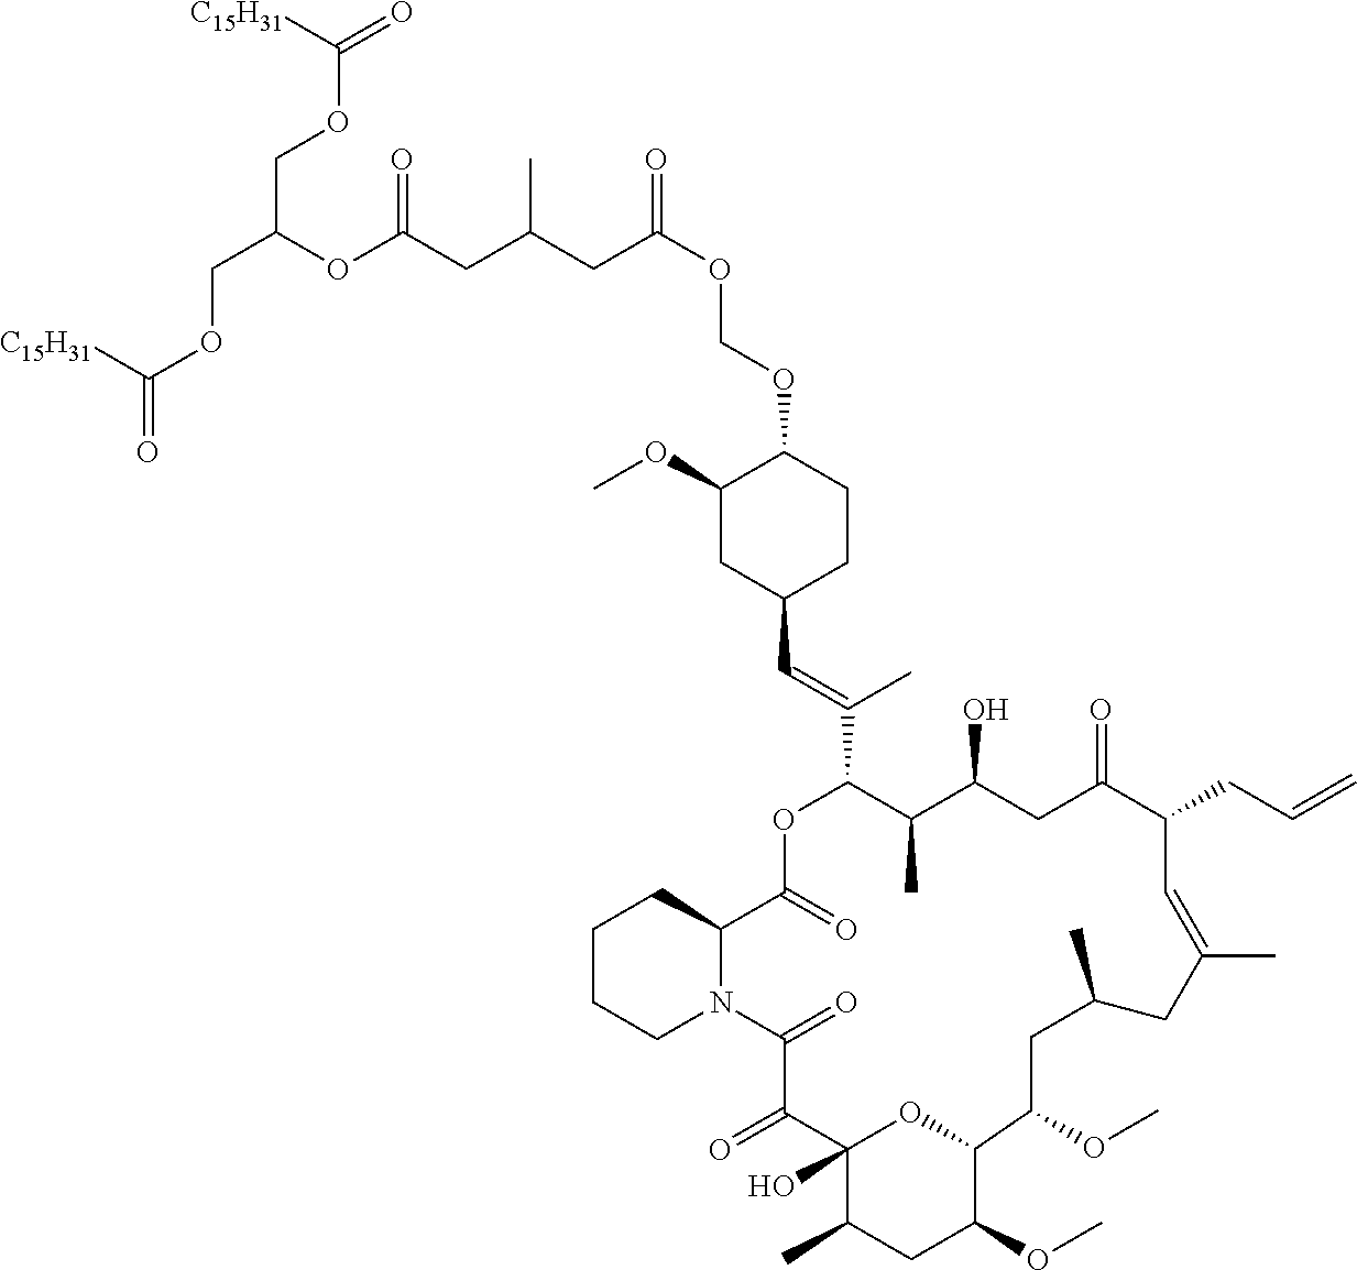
C1CCN2C(C1)C(=O)OC(C(=CC1CCC(OCOC(CC(CC(OC(COC(=O)[C15H31])COC(=O)[C15H31])=O)C)=O)C(OC)C1)C)C(C)C(O)CC(=O)C(CC=C)C=C(C)CC(C)CC(OC)C1C(OC)CC(C)C(O)(C(=O)C2=O)O1
